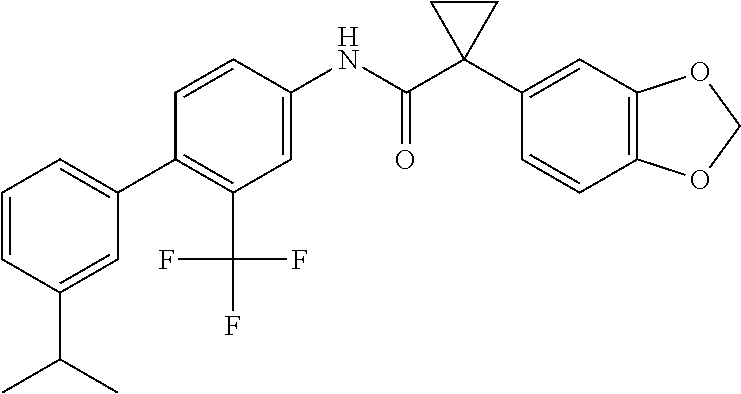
C1=C(NC(C2(C3=CC4=C(C=C3)OCO4)CC2)=O)C=CC(C2=CC=CC(C(C)C)=C2)=C1C(F)(F)F
